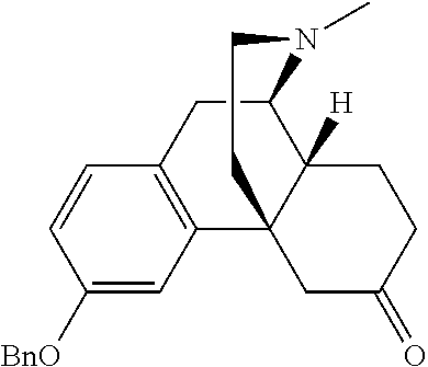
C1([BnO])=CC2=C(C=C1)CC1C3([H])C2(CC(=O)CC3)CCN1C
